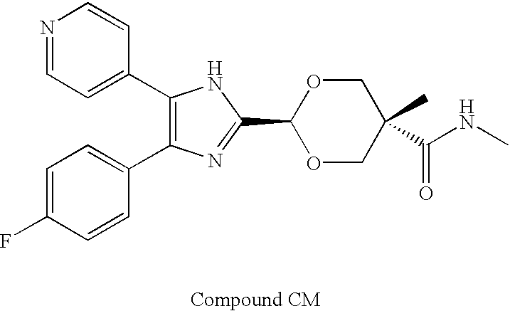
C1(C2=CC=NC=C2)=C(C2=CC=C(F)C=C2)N=C(C2OCC(C)(C(NC)=O)CO2)N1
